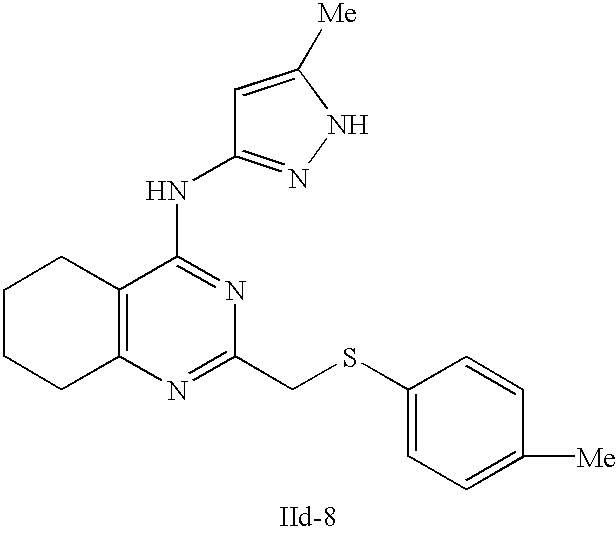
C12=C(N=C(CSC3=CC=C([Me])C=C3)N=C1NC1=NNC([Me])=C1)CCCC2
